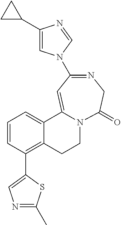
C1(C2CC2)=CN(C2=NCC(=O)N3CCC4=C(C5=CN=C(C)S5)C=CC=C4C3=C2)C=N1
